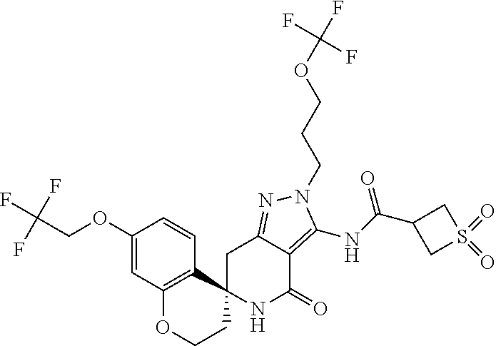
C1C2=NN(CCCOC(F)(F)F)C(NC(C3CS(=O)(=O)C3)=O)=C2C(=O)NC12CCOC1=C2C=CC(OCC(F)(F)F)=C1
